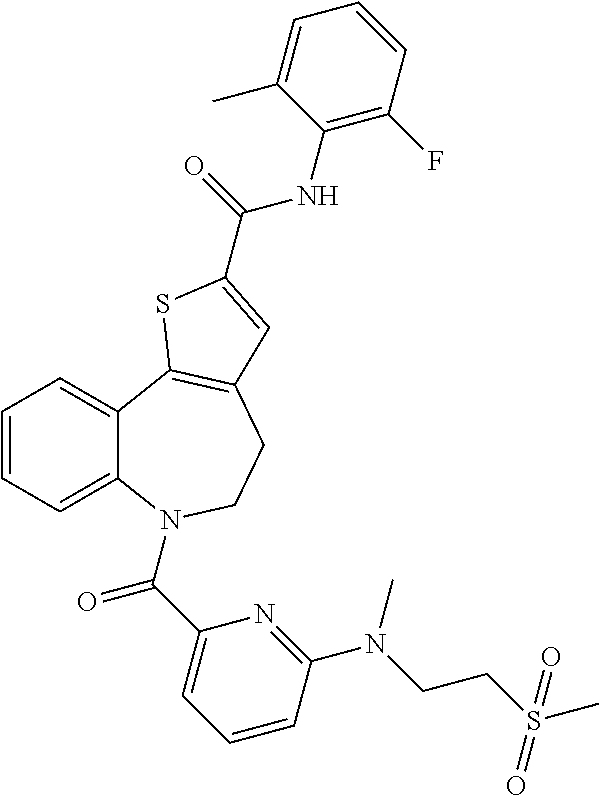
C1=CC=C2C(=C1)C1=C(CCN2C(C2=CC=CC(N(CCS(C)(=O)=O)C)=N2)=O)C=C(C(=O)NC2=C(F)C=CC=C2C)S1
